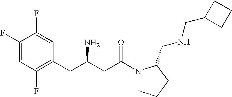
C1(F)=CC(F)=C(CC(N)CC(=O)N2CCCC2CNCC2CCC2)C=C1F
